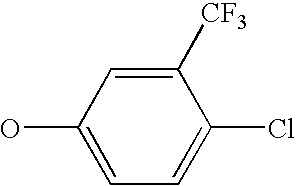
C1(O)=CC=C(Cl)C([CF3])=C1
